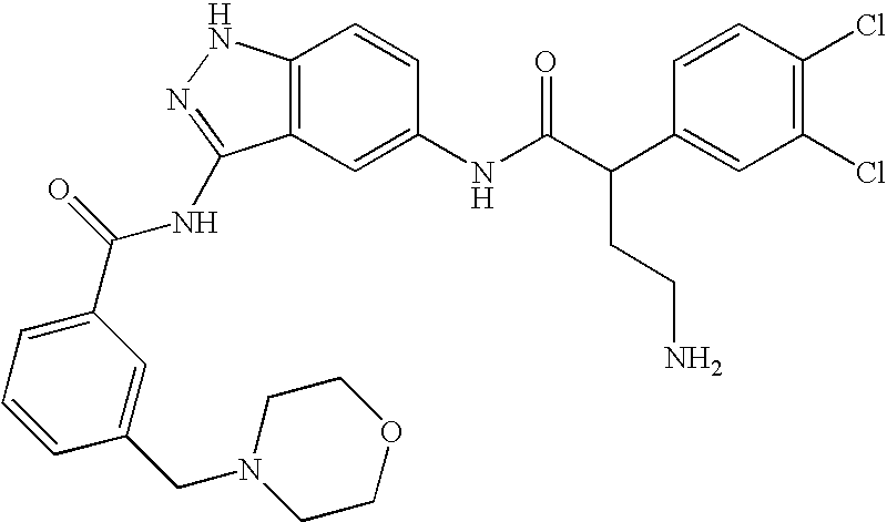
C12=C(C=C(NC(C(C3=CC(Cl)=C(Cl)C=C3)CCN)=O)C=C1)C(NC(C1=CC=CC(CN3CCOCC3)=C1)=O)=NN2
